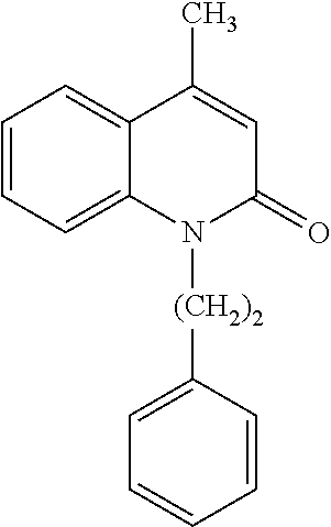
C1=CC=C2C(=C1)C(C)=CC(=O)N2[(CH2)2]C1=CC=CC=C1
